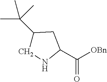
C1(C(C)(C)C)CNC(C([OBn])=O)C1
